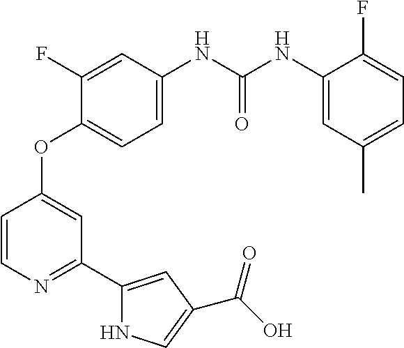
C1(OC2=CC(C3=CC(C(O)=O)=CN3)=NC=C2)=CC=C(NC(NC2=CC(C)=CC=C2F)=O)C=C1F
